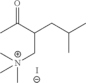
C(C(C(C)=O)CC(C)C)[N+](C)(C)C.[I-]
